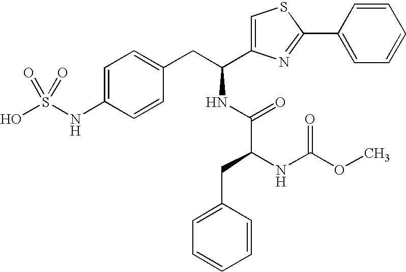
C1=C(NS(O)(=O)=O)C=CC(CC(C2=CSC(C3=CC=CC=C3)=N2)NC(=O)C(NC(OC)=O)CC2=CC=CC=C2)=C1
